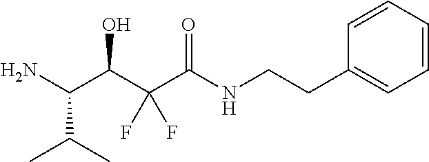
NC(C(C(C(NCCC1=CC=CC=C1)=O)(F)F)O)C(C)C
